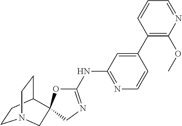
C1CC2CCN1CC21OC(NC2=NC=CC(C3=C(OC)N=CC=C3)=C2)=NC1
